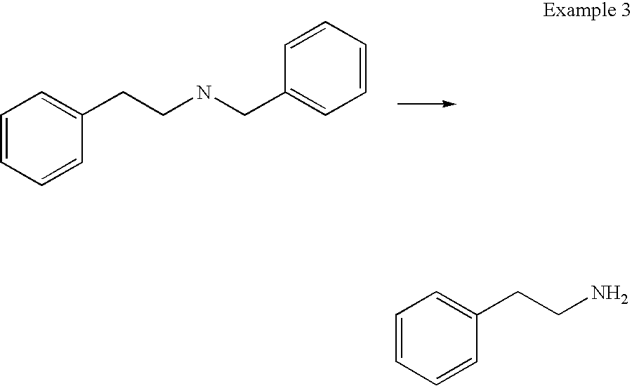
C1=CC=CC(CCNCC2=CC=CC=C2)=C1.C1=CC=CC(CCN)=C1
